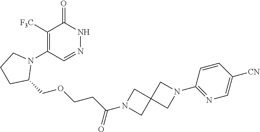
C1([F3C])=C(N2CCCC2COCCC(N2CC3(C2)CN(C2=NC=C([CN])C=C2)C3)=O)C=NNC1=O
